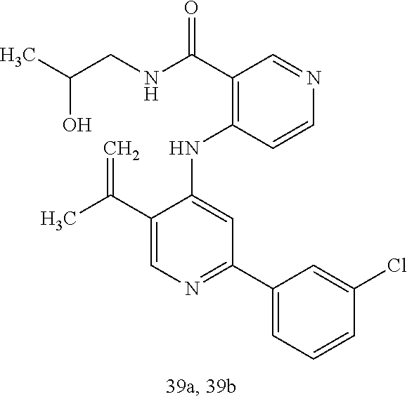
C1(NC2=CC(C3=CC=CC(Cl)=C3)=NC=C2C(C)=C)=C(C(NCC(C)O)=O)C=NC=C1
